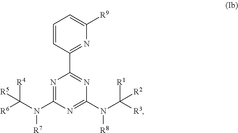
C1=CC(C2=NC(N([R8])C([R1])([R3])[R2])=NC(N([R7])C([R4])([R6])[R5])=N2)=NC([R9])=C1
